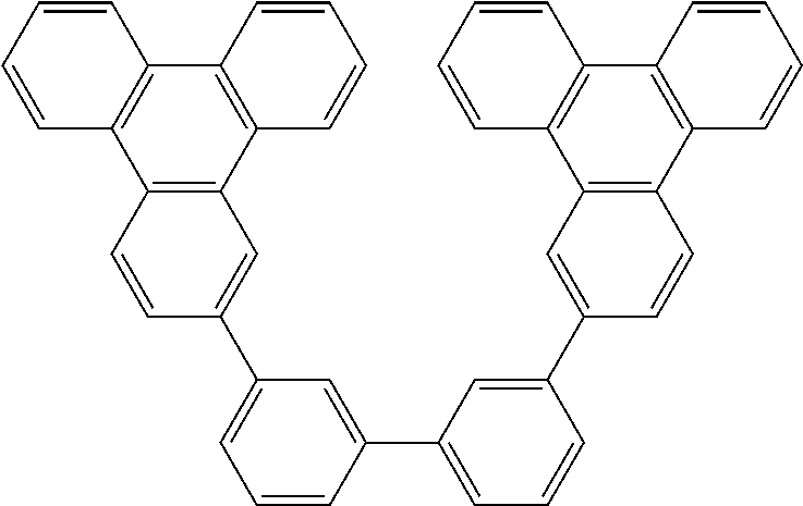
C1=C(C2=CC(C3=CC4=C(C=C3)C3=C(C5=C4C=CC=C5)C=CC=C3)=CC=C2)C=C(C2=CC3=C(C=C2)C2=C(C4=C3C=CC=C4)C=CC=C2)C=C1
